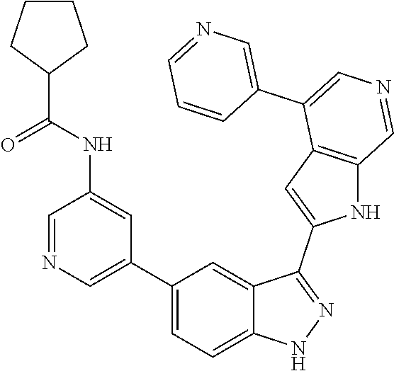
C1(C2=CN=CC(NC(C3CCCC3)=O)=C2)=CC=C2C(=C1)C(C1=CC3=C(N1)C=NC=C3C1=CN=CC=C1)=NN2
